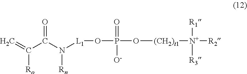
O(P(O[(CH2)t1][N+]([R1])([R3])[R2])(=O)[O-])[L1]N(C(C(=C)[Ro])=O)[Rn]
